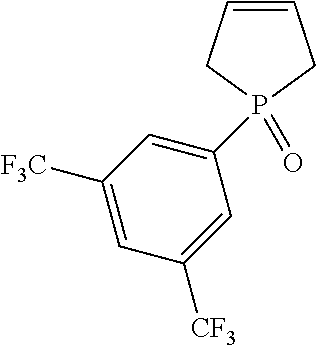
C1=CCP(=O)(C2=CC([F3C])=CC([CF3])=C2)C1
